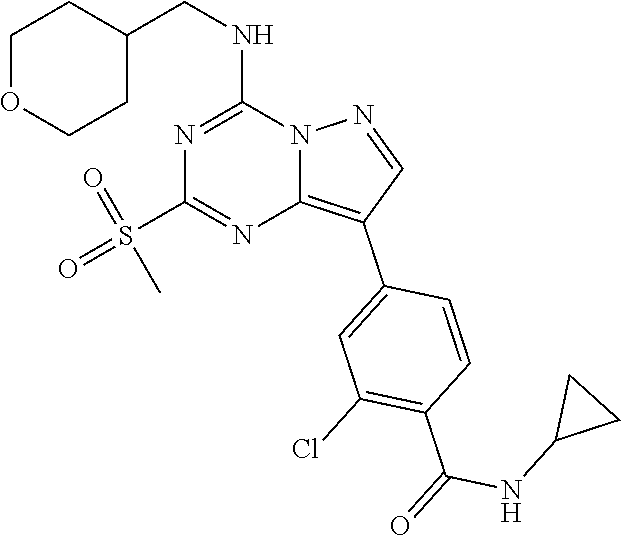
C1(CNC2=NC(S(=O)(=O)C)=NC3=C(C4=CC(Cl)=C(C(=O)NC5CC5)C=C4)C=NN23)CCOCC1
